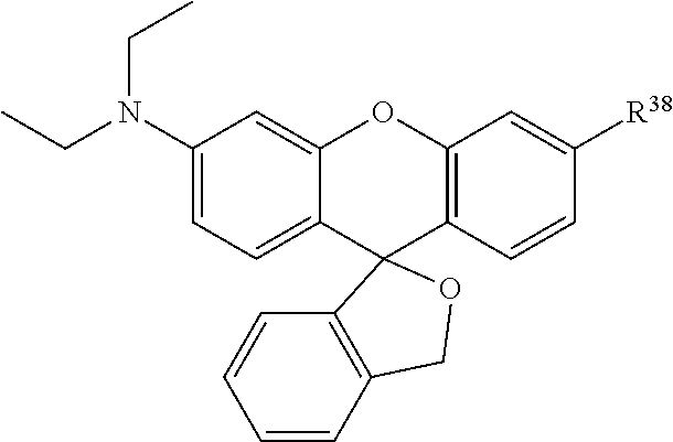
C1(N(CC)CC)=CC=C2C(=C1)OC1=C(C=CC([R38])=C1)C21C2=C(C=CC=C2)CO1
